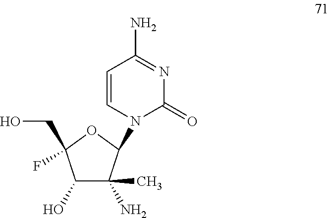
C1(O)C(N)(C)C(N2C(=O)N=C(N)C=C2)OC1(CO)F
